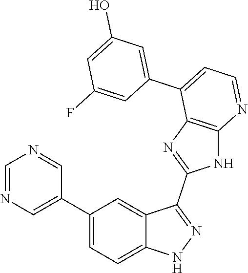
C1=NC=C(C2=CC=C3C(=C2)C(C2=NC4=C(N2)N=CC=C4C2=CC(O)=CC(F)=C2)=NN3)C=N1
